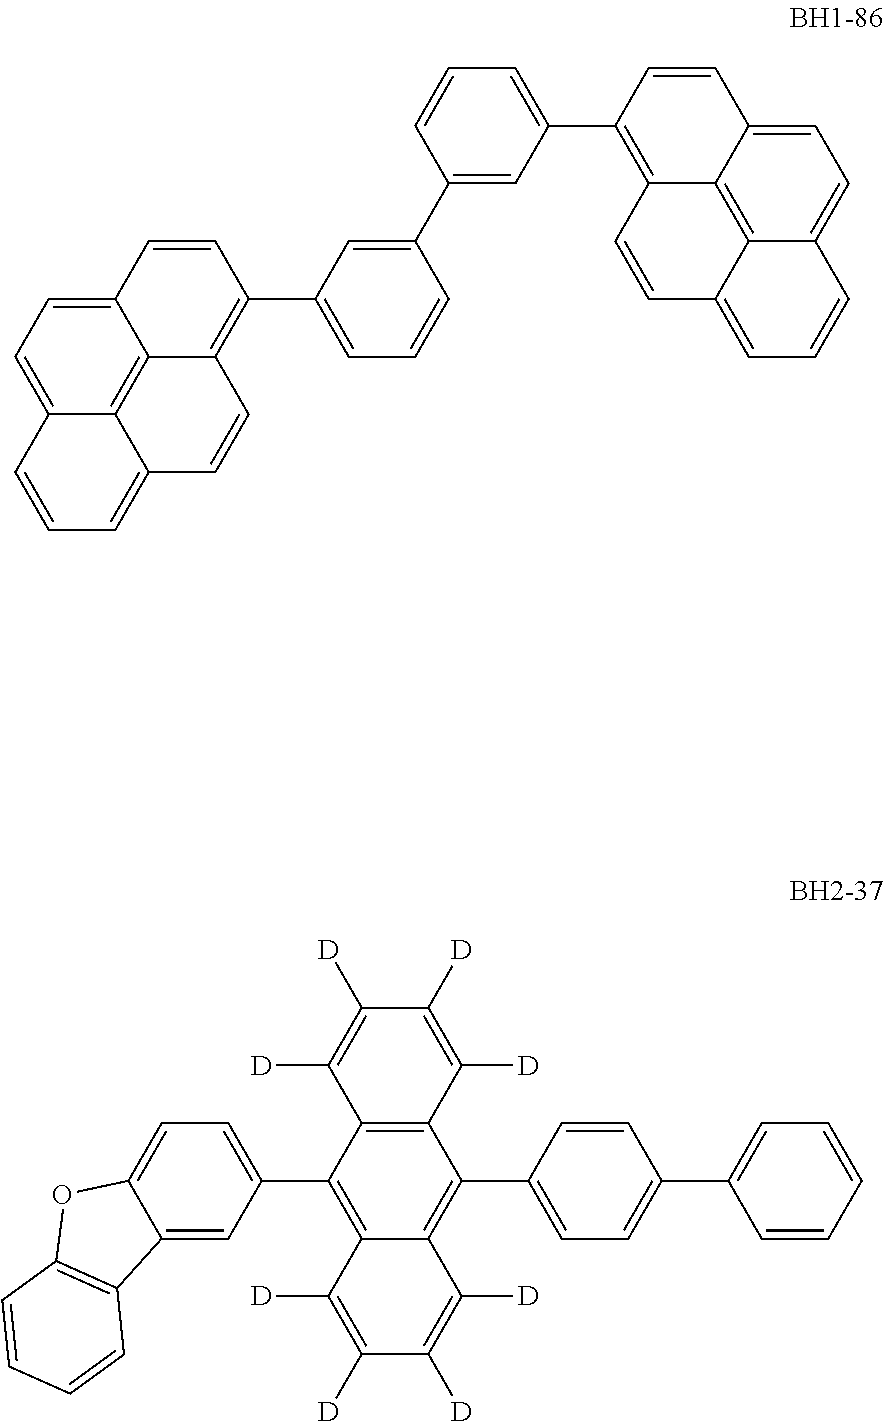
C1=C(C2=CC=C(C3=C4C(=C(C5=CC=C6C(=C5)C5=C(C=CC=C5)O6)C5=C3C([D])=C([D])C([D])=C5[D])C([D])=C([D])C([D])=C4[D])C=C2)C=CC=C1.C12=CC=C3C4=C1C(=C(C1=CC=CC(C5=CC(C6=C7C8=C9C(=CC=C8C=C6)C=CC=C9C=C7)=CC=C5)=C1)C=C2)C=CC4=CC=C3
